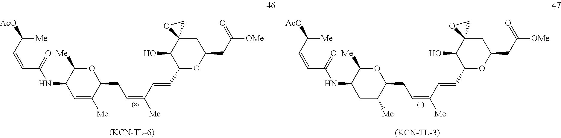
C1(C=CC(=CCC2OC([Me])C(NC(=O)C=CC([Me])[AcO])CC2[Me])[Me])OC(CC([OMe])=O)CC2(C1O)CO2.C1(C=CC(=CCC2OC([Me])C(NC(=O)C=CC([Me])[AcO])C=C2[Me])[Me])OC(CC([OMe])=O)CC2(C1O)CO2
